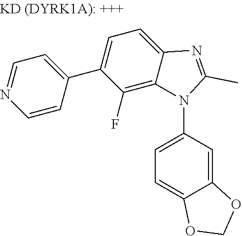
C1=C(N2C3=C(F)C(C4=CC=NC=C4)=CC=C3N=C2C)C=C2C(=C1)OCO2
